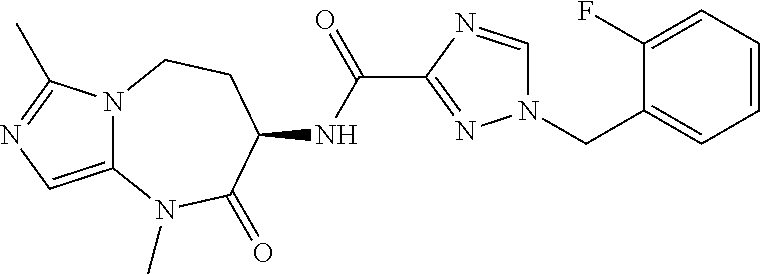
C12=CN=C(C)N1CCC(NC(C1=NN(CC3=CC=CC=C3F)C=N1)=O)C(=O)N2C
